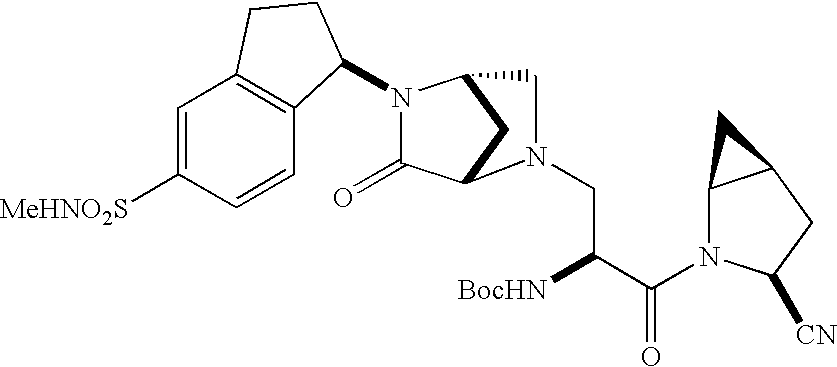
C1(=O)C2CC(CN2CC([BocHN])C(=O)N2C3C(CC2[CN])C3)N1C1C2=C(C=C([MeHNO2S])C=C2)CC1
